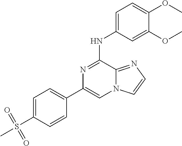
C1=C(S(C)(=O)=O)C=CC(C2=CN3C(=NC=C3)C(NC3=CC=C(OC)C(OC)=C3)=N2)=C1
